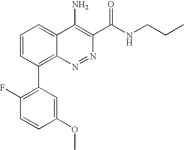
C1(OC)=CC(C2=C3C(=CC=C2)C(N)=C(C(NCCC)=O)N=N3)=C(F)C=C1
